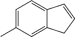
C1=C(C)C=C2C(=C1)C=CC2
